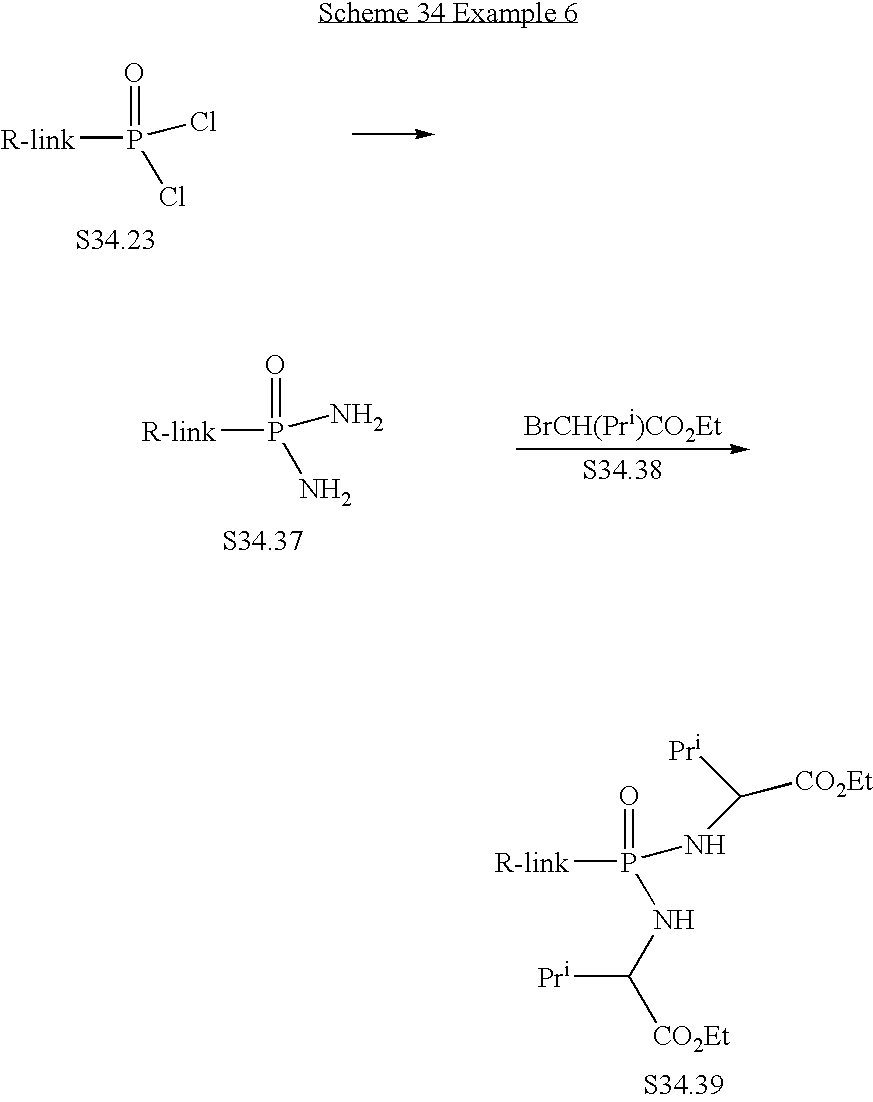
[R-link]P(=O)(NC([Pr])[CO2Et])NC([CO2Et])[Pr].[R-link]P(=O)(Cl)Cl.[R-link]P(=O)(N)N
